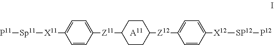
[P11][Sp11][X11]C1=CC=C([Z11]C2CCC([Z12]C3=CC=C([X12][SP12][P12])C=C3)CC2)C=C1.[A11]
